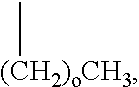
C[(CH2)oCH3]
